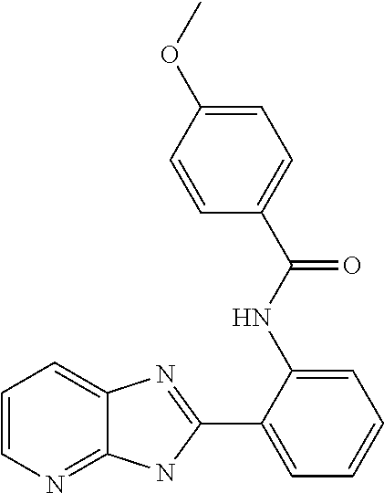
C1(C2=CC=CC=C2NC(C2=CC=C(OC)C=C2)=O)=NC2=CC=CN=C2N1
